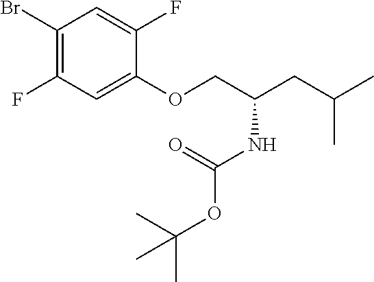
BrC1=C(F)C=C(OCC(CC(C)C)NC(OC(C)(C)C)=O)C(F)=C1
